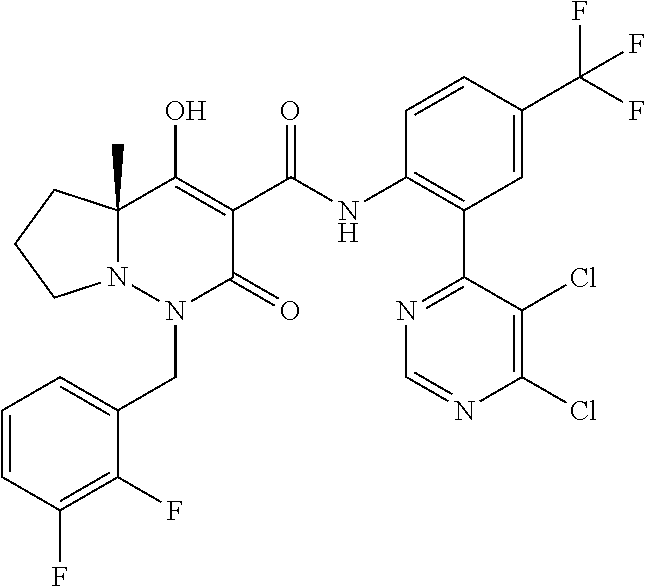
C1=CC(F)=C(F)C(CN2C(=O)C(C(=O)NC3=C(C4=NC=NC(Cl)=C4Cl)C=C(C(F)(F)F)C=C3)=C(O)C3(C)N2CCC3)=C1
